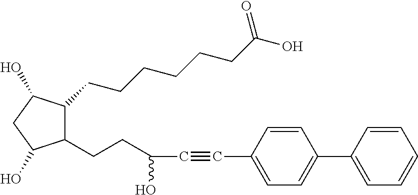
C1(CCC(O)C#CC2=CC=C(C3=CC=CC=C3)C=C2)C(CCCCCCC(O)=O)C(O)CC1O
